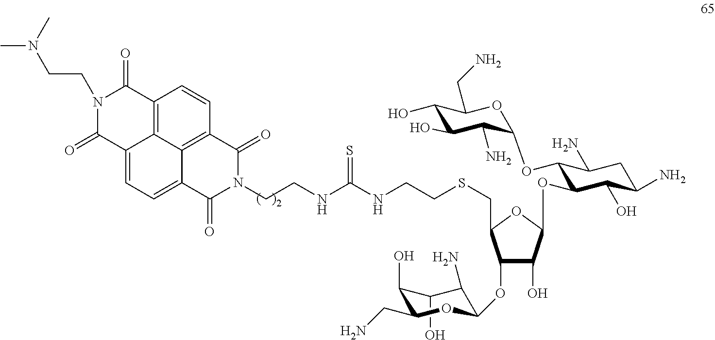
C1(O)C(O)C(CN)OC(OC2C(O)C(OC3C(OC4C(N)C(O)C(O)C(CN)O4)C(N)CC(N)C3O)OC2CSCCNC(NCCN2C(=O)C3=C4C(=CC=C5C4=C(C=C3)C(=O)N(CCN(C)C)C5=O)C2=O)=S)C1N
